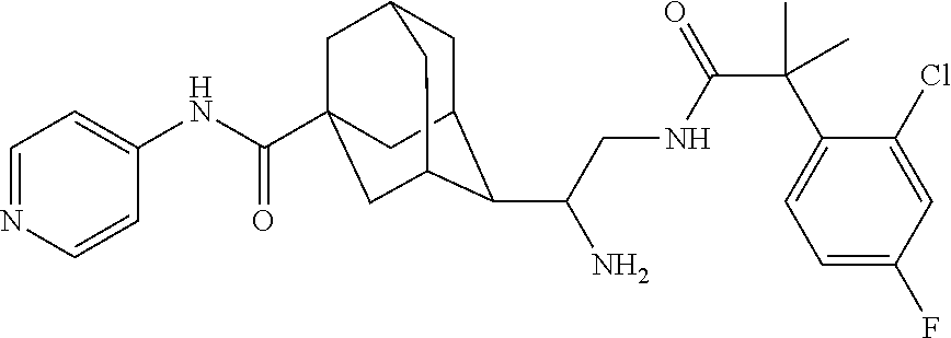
C1C2C(C(CNC(C(C3=CC=C(F)C=C3Cl)(C)C)=O)N)C3CC(C(NC4=CC=NC=C4)=O)(CC1C3)C2
